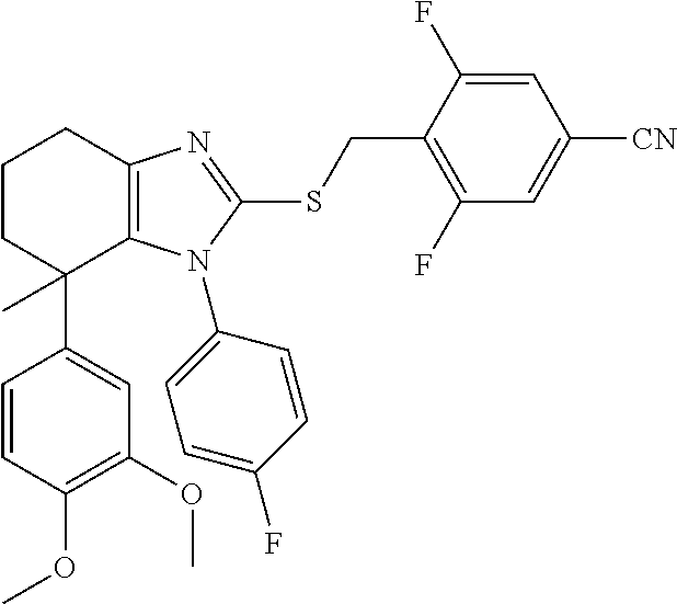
C1(OC)=C(OC)C=C(C2(C)C3=C(CCC2)N=C(SCC2=C(F)C=C([CN])C=C2F)N3C2=CC=C(F)C=C2)C=C1
